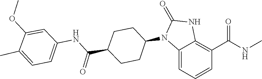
C1(=O)NC2=C(C(NC)=O)C=CC=C2N1C1CCC(C(NC2=CC=C(C)C(OC)=C2)=O)CC1
